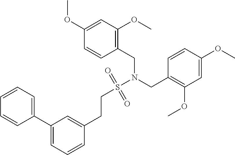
C1(CN(S(CCC2=CC(C3=CC=CC=C3)=CC=C2)(=O)=O)CC2=C(OC)C=C(OC)C=C2)=C(OC)C=C(OC)C=C1
